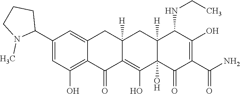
C12=C(O)C=C(C3CCCN3C)C=C1CC1([H])C(=C(O)C3(O)C([H])(C1)C(NCC)C(O)=C(C(N)=O)C3=O)C2=O
